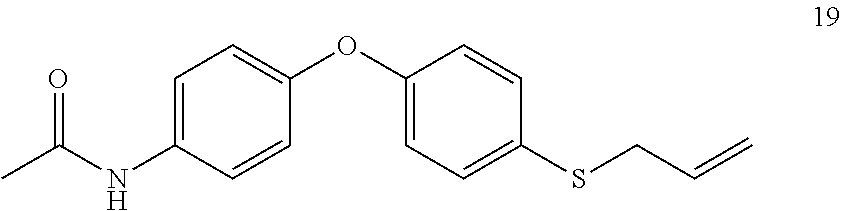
C1=C(NC(C)=O)C=CC(OC2=CC=C(SCC=C)C=C2)=C1
